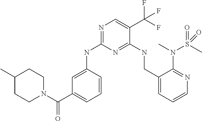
C1N(C(C2=CC=CC(NC3=NC=C(C(F)(F)F)C(NCC4=CC=CN=C4N(S(C)(=O)=O)C)=N3)=C2)=O)CCC(C)C1
